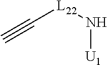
C#C[L22]N[U1]
